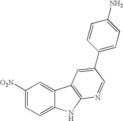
C1([O2N])=CC=C2C(=C1)C1=C(N2)N=CC(C2=CC=C(N)C=C2)=C1
